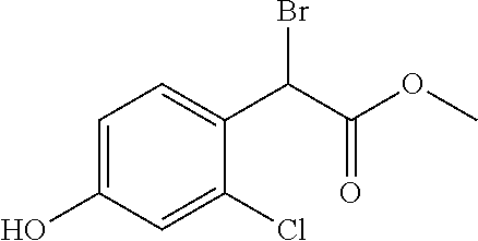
C1=C(O)C=C(Cl)C(C(C(OC)=O)Br)=C1
